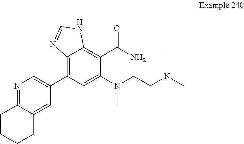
C1=C2C(=NC=C1C1=C3C(=C(C(N)=O)C(N(CCN(C)C)C)=C1)NC=N3)CCCC2
